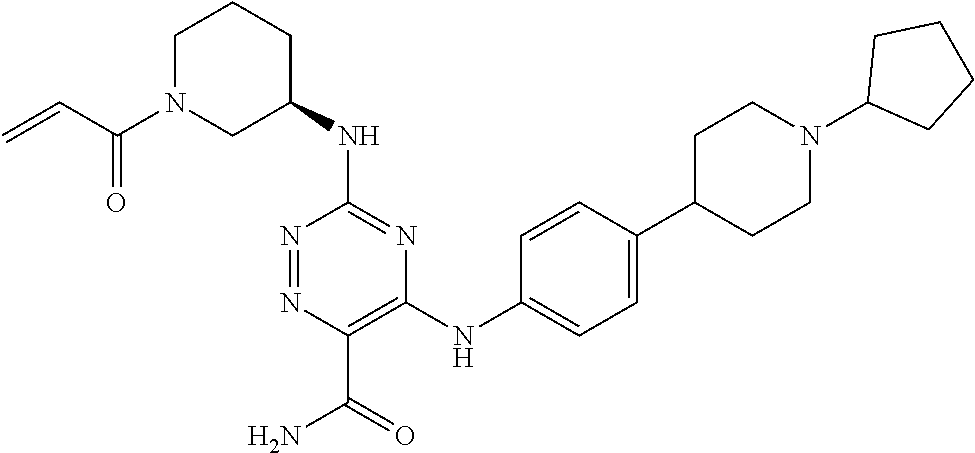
C1(NC2CCCN(C(C=C)=O)C2)=NC(NC2=CC=C(C3CCN(C4CCCC4)CC3)C=C2)=C(C(=O)N)N=N1
